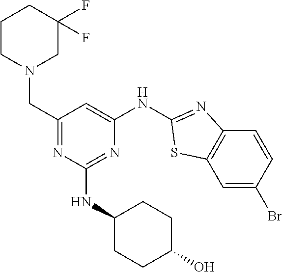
C1=C(Br)C=CC2=C1SC(NC1=CC(CN3CC(F)(F)CCC3)=NC(NC3CCC(O)CC3)=N1)=N2
